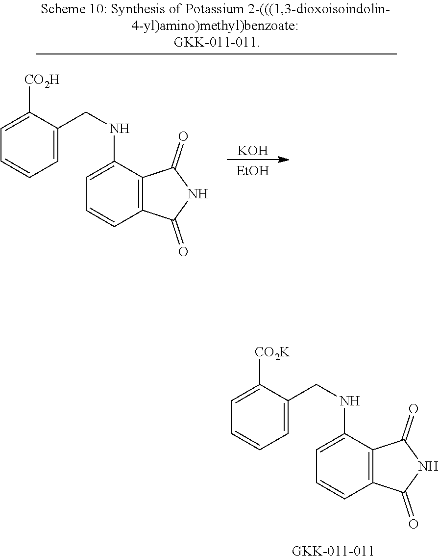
C1=C(NCC2=CC=CC=C2[CO2K])C2=C(C=C1)C(=O)NC2=O.C1=C(NCC2=CC=CC=C2[CO2H])C2=C(C=C1)C(=O)NC2=O.[KOH].[EtOH]
